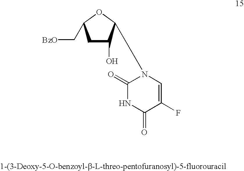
C1C(O)C(N2C(=O)NC(=O)C(F)=C2)OC1C[BzO]
